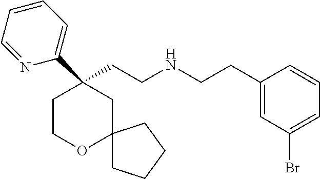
C1(CCNCCC2=CC(Br)=CC=C2)(C2=CC=CC=N2)CCOC2(C1)CCCC2
